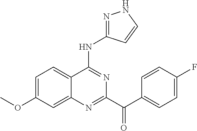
C1=C(OC)C=C2C(=C1)C(NC1=NNC=C1)=NC(C(C1=CC=C(F)C=C1)=O)=N2
